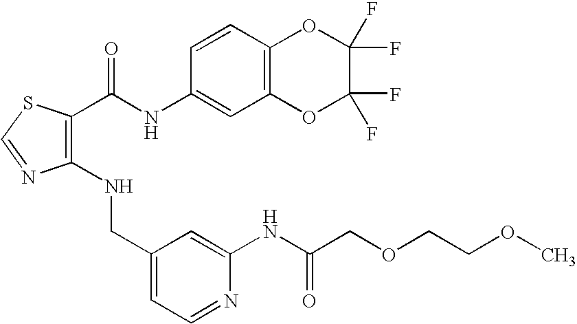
C1(NCC2=CC=NC(NC(COCCOC)=O)=C2)=C(C(NC2=CC3=C(C=C2)OC(F)(F)C(F)(F)O3)=O)SC=N1
